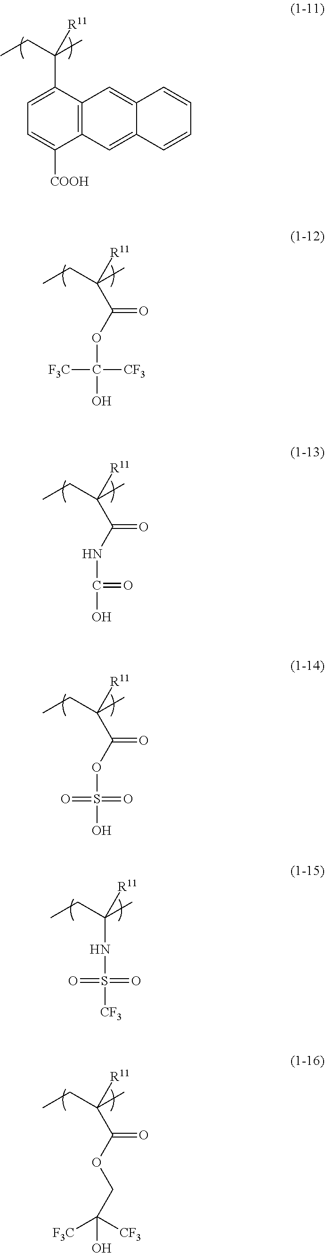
C1(C([R11])(CC)C)=CC=C([COOH])C2=C1C=C1C(=C2)C=CC=C1.C(C([R11])(CC)C)(OC(O)([F3C])[CF3])=O.C(C([R11])(CC)C)(NC(O)=O)=O.C(C([R11])(CC)C)(OS(O)(=O)=O)=O.N(C([R11])(CC)C)S([CF3])(=O)=O.C(C([R11])(CC)C)(OCC([F3C])([CF3])O)=O
